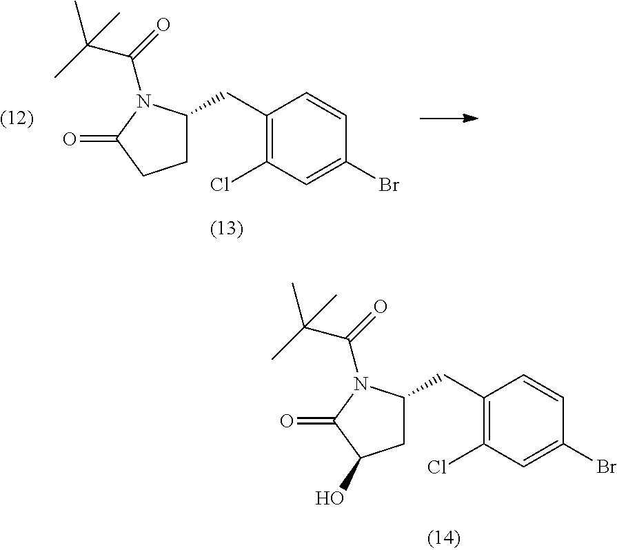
C1(CC2CCC(=O)N2C(=O)C(C)(C)C)=C(Cl)C=C(Br)C=C1.C1(CC2CC(O)C(=O)N2C(=O)C(C)(C)C)=C(Cl)C=C(Br)C=C1
